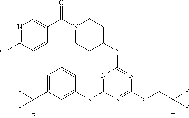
N1=C(NC2CCN(C(=O)C3=CN=C(Cl)C=C3)CC2)N=C(NC2=CC(C(F)(F)F)=CC=C2)N=C1OCC(F)(F)F
